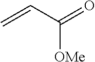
C=CC(=O)[OMe]
